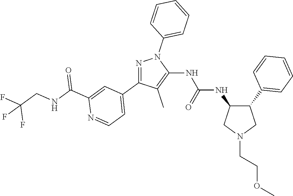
C1(NC(NC2=C(C)C(C3=CC=NC(C(NCC(F)(F)F)=O)=C3)=NN2C2=CC=CC=C2)=O)C(C2=CC=CC=C2)CN(CCOC)C1
